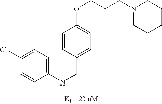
C1=CC(OCCCN2CCCCC2)=CC=C1CNC1=CC=C(Cl)C=C1
